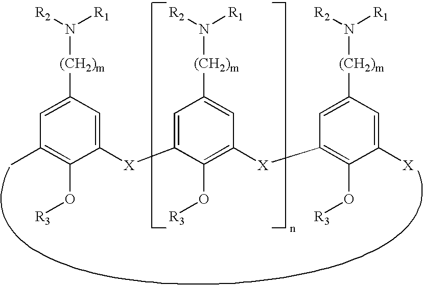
C1([(CH2)m]N([R1])[R2])=CC(C)=C(O[R3])C([X]C2=CC([(CH2)m]N([R1])[R2])=CC([X]C3=C(O[R3])C([X])=CC([(CH2)m]N([R1])[R2])=C3)=C2O[R3])=C1
